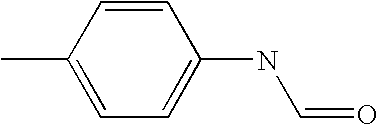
C1=CC(C)=CC=C1NC=O
